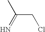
C(CCl)(=N)C
